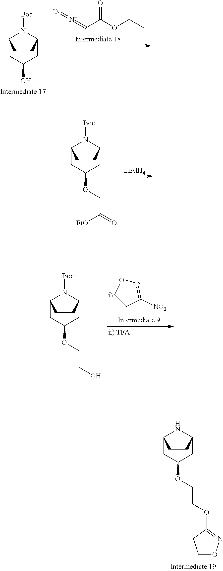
C12CC(O)CC(N1[Boc])CC2.C(C(OCC)=O)=[N+]=[-N].C1CC([NO2])=NO1.C12CC(OCCO)CC(N1[Boc])CC2.C12CC(OCC([EtO])=O)CC(N1[Boc])CC2.[LiAlH4].C12CC(OCCOC3=NOCC3)CC(N1)CC2
